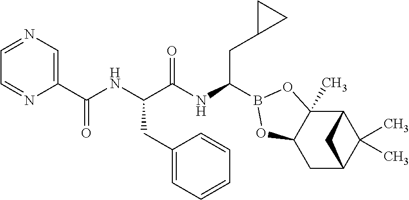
C1=NC=C(C(NC(CC2=CC=CC=C2)C(NC(CC2CC2)B2OC3(C)C4C(C)(C)C(CC3O2)C4)=O)=O)N=C1
